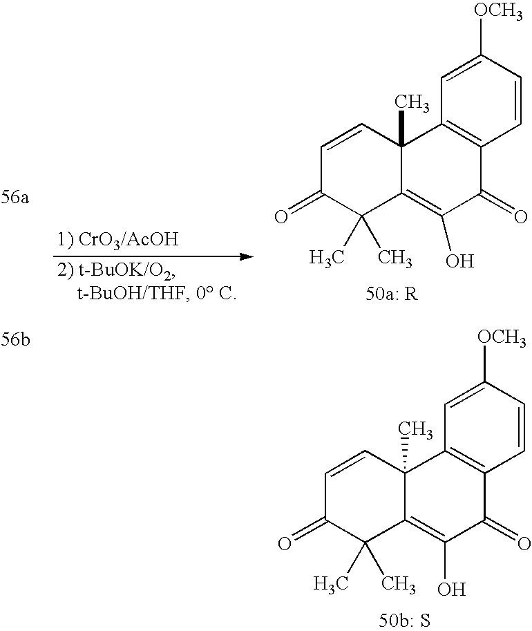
C1=CC2(C)C(=C(O)C(=O)C3=C2C=C([OCH3])C=C3)C(C)(C)C1=O.C1=CC2(C)C(=C(O)C(=O)C3=C2C=C([OCH3])C=C3)C(C)(C)C1=O
